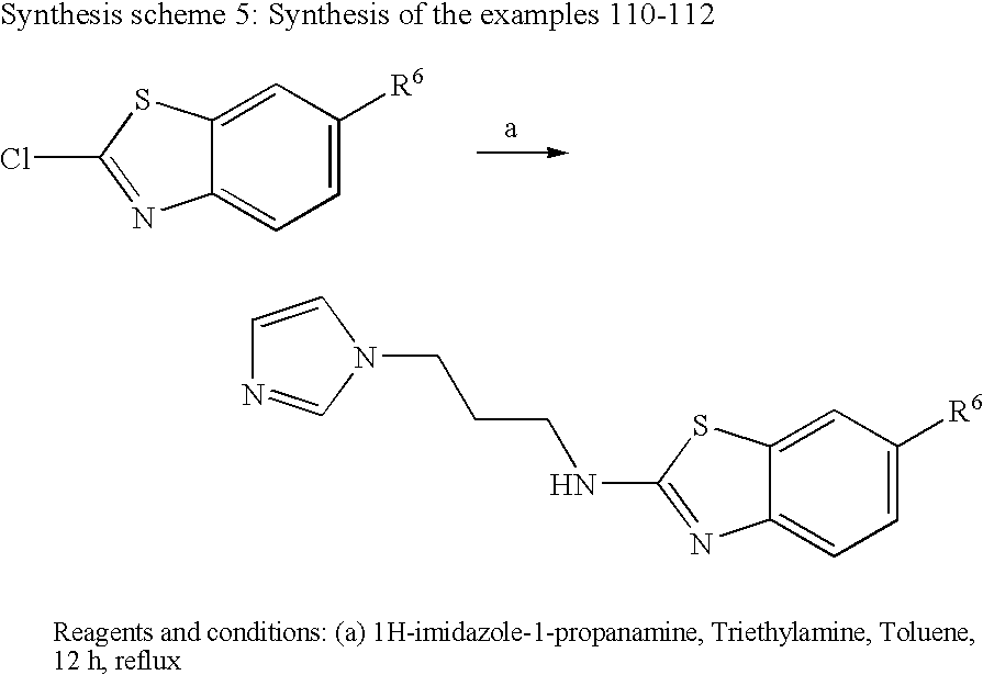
C1=C([R6])C=C2C(=C1)N=C(Cl)S2.C1=C([R6])C=C2C(=C1)N=C(NCCCN1C=CN=C1)S2
